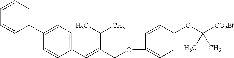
C1=CC=C(C2=CC=C(C=C(C(C)C)COC3=CC=C(OC([CO2Et])(C)C)C=C3)C=C2)C=C1
